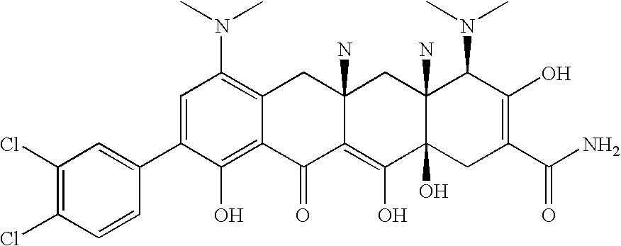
ClC1=C(Cl)C=C(C2=CC(N(C)C)=C3C(=C2O)C(=O)C2=C(O)C4(O)C(N)(CC2(N)C3)C(N(C)C)C(O)=C(C(N)=O)C4)C=C1
